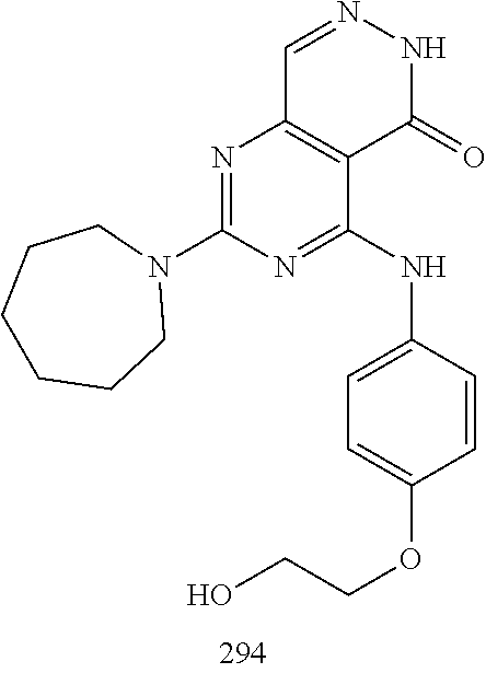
C1=NNC(=O)C2=C1N=C(N1CCCCCC1)N=C2NC1=CC=C(OCCO)C=C1
